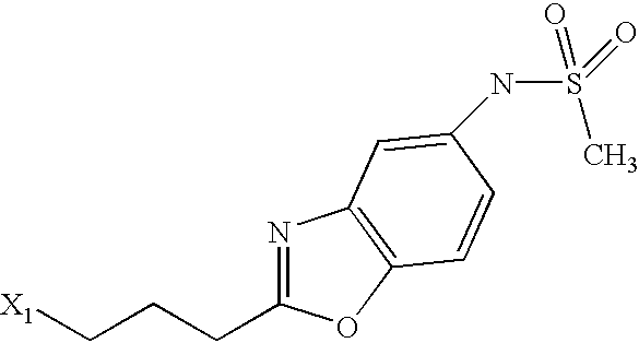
[X1]CCCC1=NC2=C(O1)C=CC(NS(=O)(=O)C)=C2
